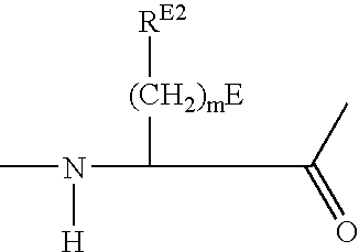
CN(C([(CH2)mE][RE2])C(=O)C)[H]
